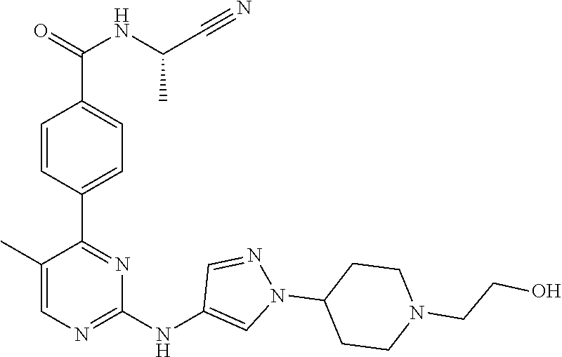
C1(C2=NC(NC3=CN(C4CCN(CCO)CC4)N=C3)=NC=C2C)=CC=C(C(=O)NC(C#N)C)C=C1
